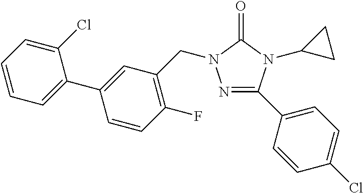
N1=C(C2=CC=C(Cl)C=C2)N(C2CC2)C(=O)N1CC1=C(F)C=CC(C2=CC=CC=C2Cl)=C1
